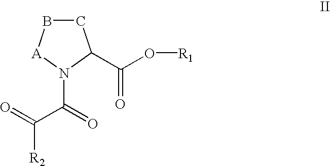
C(=O)(C(=O)[R2])N1[A]BCC1C(O[R1])=O
